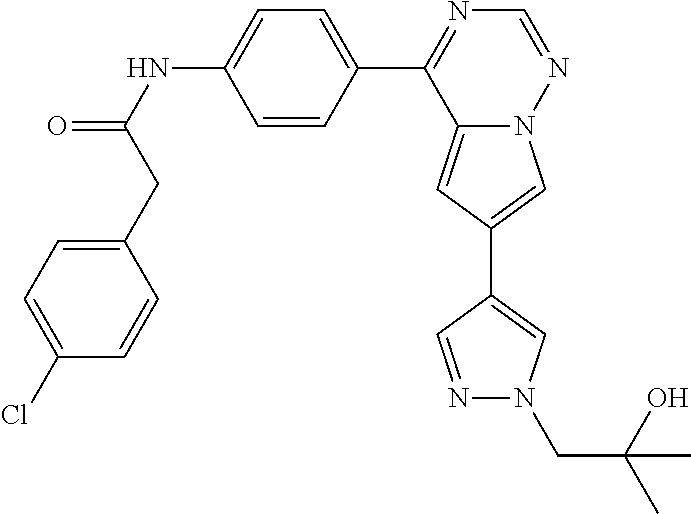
C12=CC(C3=CN(CC(C)(O)C)N=C3)=CN1N=CN=C2C1=CC=C(NC(=O)CC2=CC=C(Cl)C=C2)C=C1
